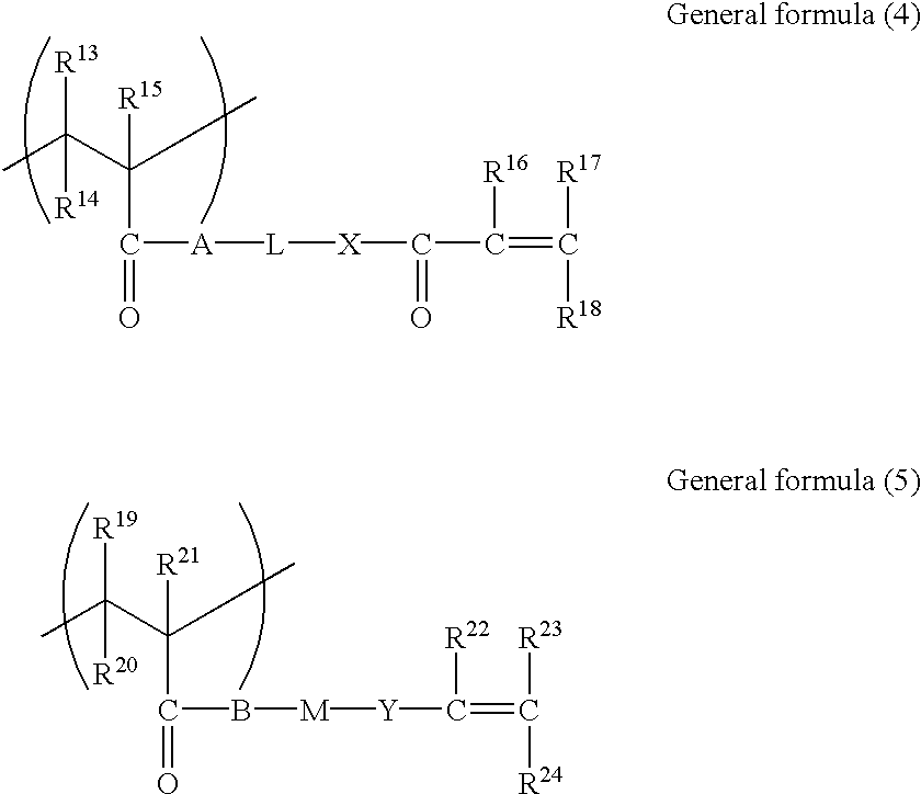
CC(C(C(=O)[A][L][X]C(=O)C([R16])=C([R17])[R18])([R15])C)([R13])[R14].CC(C(C(=O)B[M][Y]C([R22])=C([R23])[R24])([R21])C)([R19])[R20]
